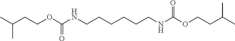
C(C(C)C)COC(=O)NCCCCCCNC(OCCC(C)C)=O
